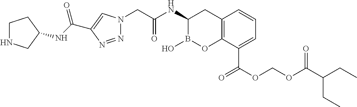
N1=NC(C(NC2CNCC2)=O)=CN1CC(NC1B(O)OC2=C(C1)C=CC=C2C(OCOC(C(CC)CC)=O)=O)=O
